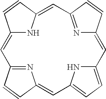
C12=CC3=NC(=CC4=CC=C(N4)C=C4N=C(C=C(N1)C=C2)C=C4)C=C3
